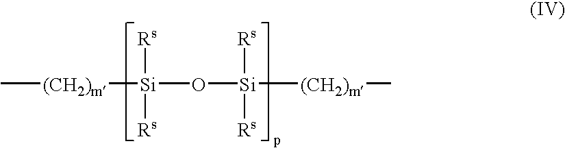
C[(CH2)m][Si]([Rs])([Rs])O[Si]([Rs])([Rs])[(CH2)m]C
